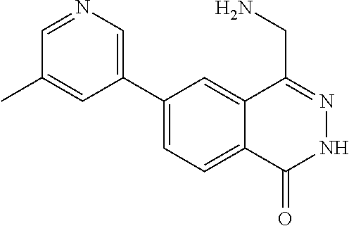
C1(C2=CN=CC(C)=C2)=CC=C2C(=C1)C(CN)=NNC2=O
